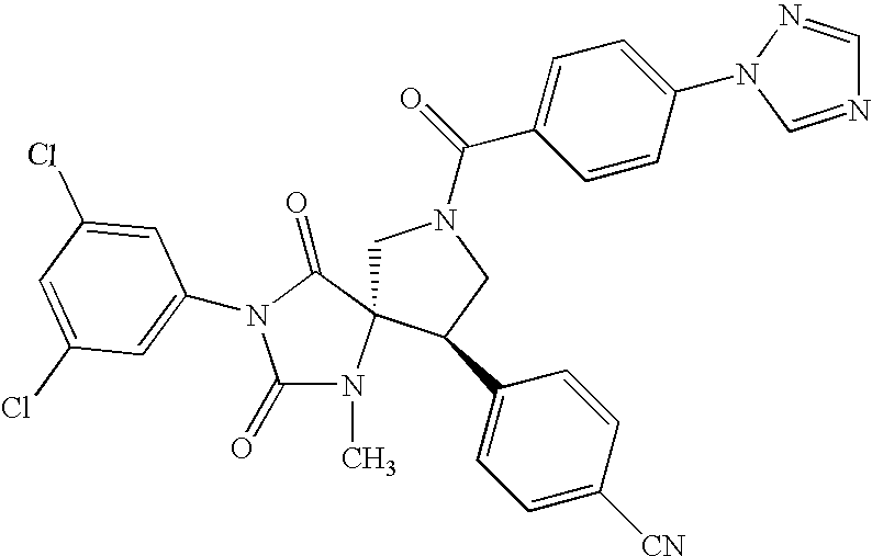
ClC1=CC(N2C(=O)N(C)C3(CN(C(=O)C4=CC=C(N5N=CN=C5)C=C4)CC3C3=CC=C([CN])C=C3)C2=O)=CC(Cl)=C1
